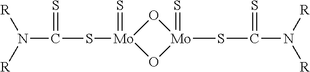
N(C(S[Mo]1(=S)O[Mo](=S)(SC(N([R])[R])=S)O1)=S)([R])[R]
